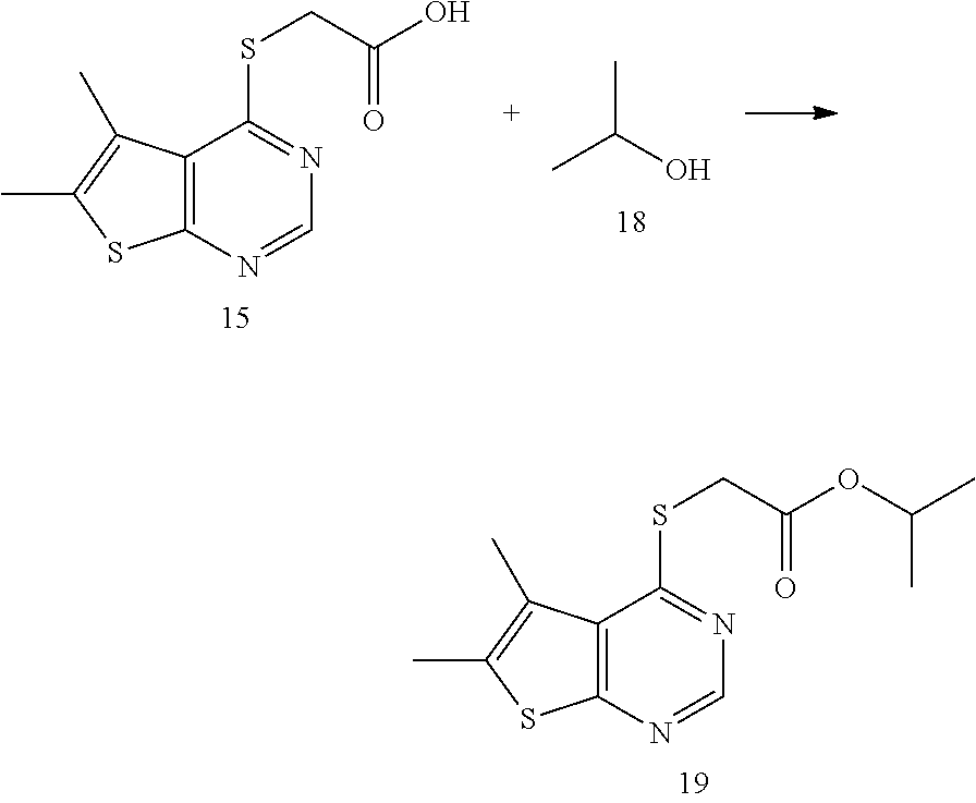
C12=C(N=CN=C1SCC(O)=O)SC(C)=C2C.CC(O)C.C12=C(N=CN=C1SCC(OC(C)C)=O)SC(C)=C2C
